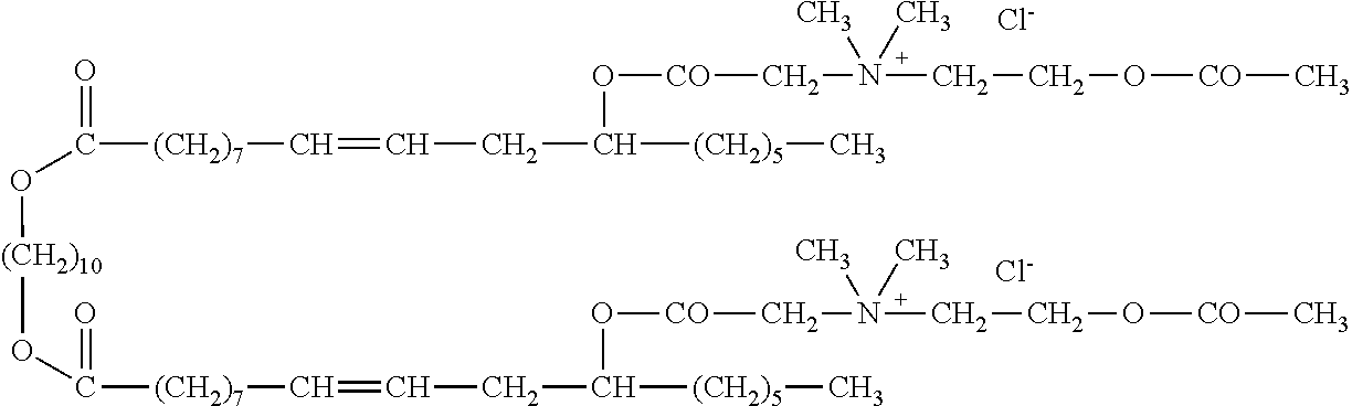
O=C([(CH2)7]C=CCC([(CH2)5]C)O[CO]CN(CCO[CO]C)(C)C)O[(CH2)10]OC(=O)[(CH2)7]C=CCC([(CH2)5]C)O[CO]CN(CCO[CO]C)(C)C.[Cl-].[Cl-]
